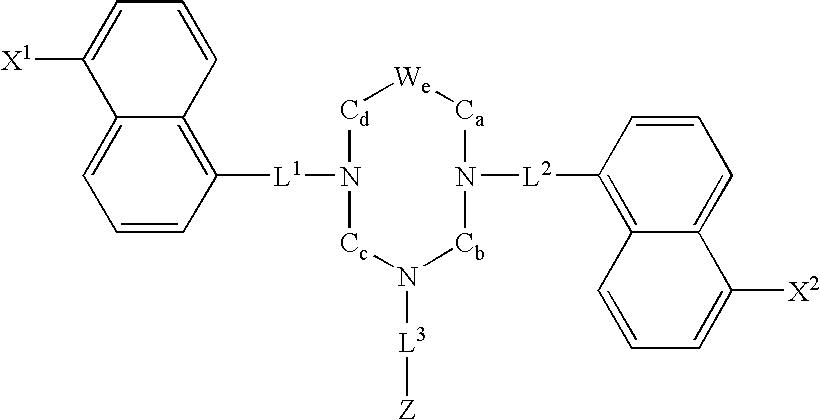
C12=CC=CC([L1]N3[Cd][We][Ca]N([L2]C4=C5C(=CC=C4)C([X2])=CC=C5)[Cb]N([L3][Z])[Cc]3)=C1C=CC=C2[X1]
